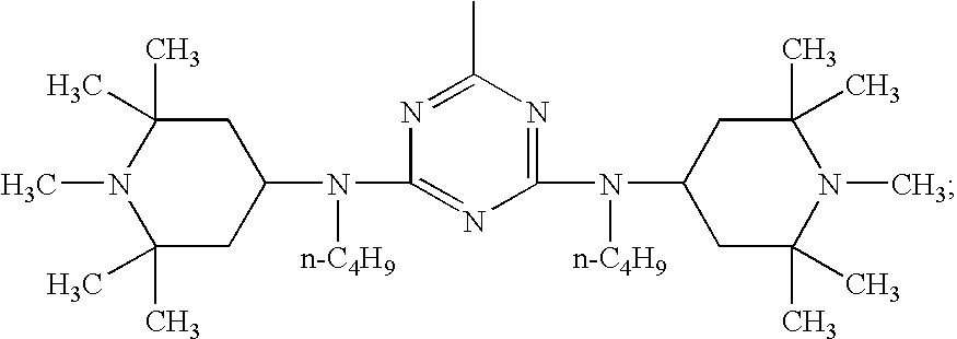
C1C(C)(C)N(C)C(C)(C)CC1N(C1=NC(N(C2CC(C)(C)N(C)C(C)(C)C2)[n-C4H9])=NC(C)=N1)[n-C4H9]
